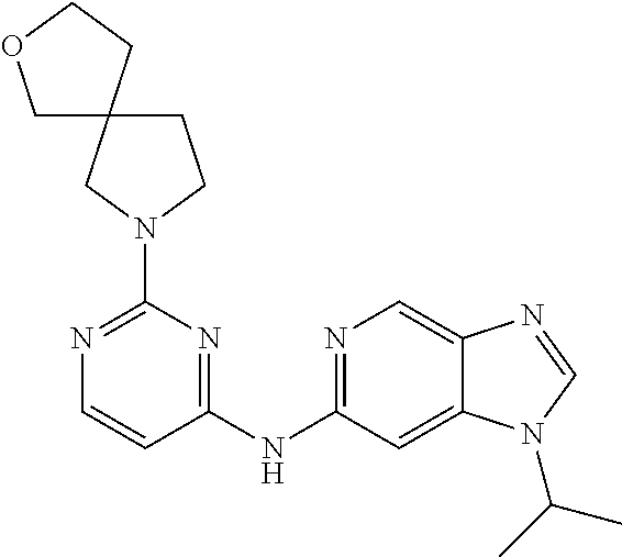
C1(NC2=NC=C3C(=C2)N(C(C)C)C=N3)=NC(N2CCC3(C2)COCC3)=NC=C1
